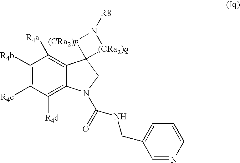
C1([R4b])=C([R4c])C([R4d])=C2C(=C1[R4a])C1(CN2C(=O)NCC2=CC=CN=C2)[(CRa2)q]N([R8])[(CRa2)p]1
